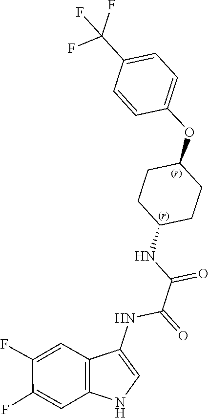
C1=CC(OC2CCC(NC(C(NC3=CNC4=C3C=C(F)C(F)=C4)=O)=O)CC2)=CC=C1C(F)(F)F
